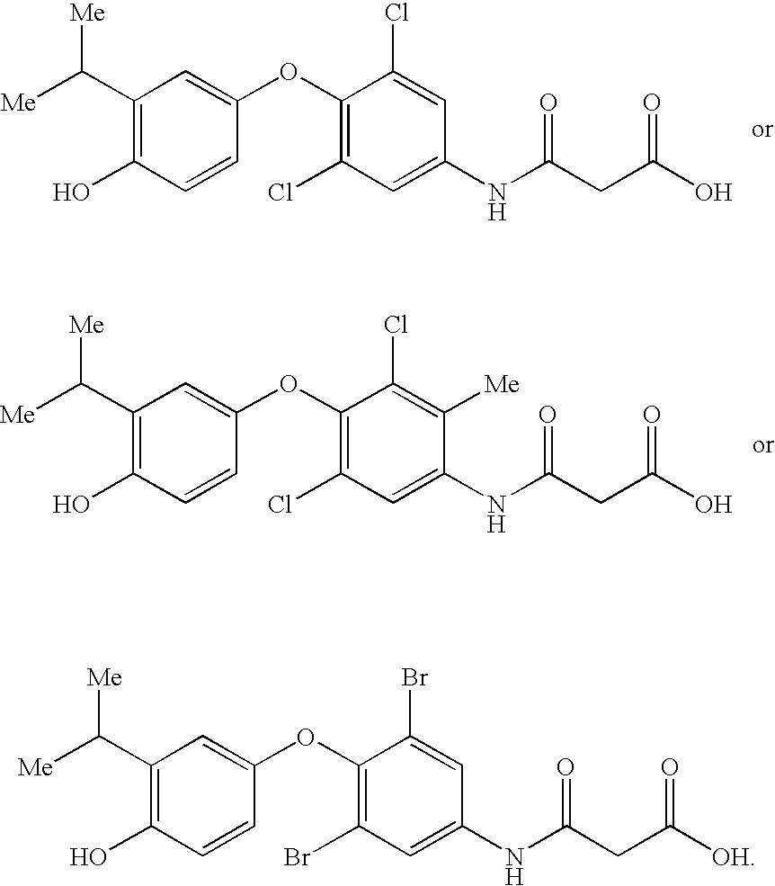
[Me]C(C1=C(O)C=CC(OC2=C(Cl)C=C(NC(CC(O)=O)=O)C=C2Cl)=C1)[Me].[Me]C(C1=C(O)C=CC(OC2=C(Cl)C=C(NC(CC(O)=O)=O)C([Me])=C2Cl)=C1)[Me].[Me]C(C1=C(O)C=CC(OC2=C(Br)C=C(NC(CC([OH])=O)=O)C=C2Br)=C1)[Me]
